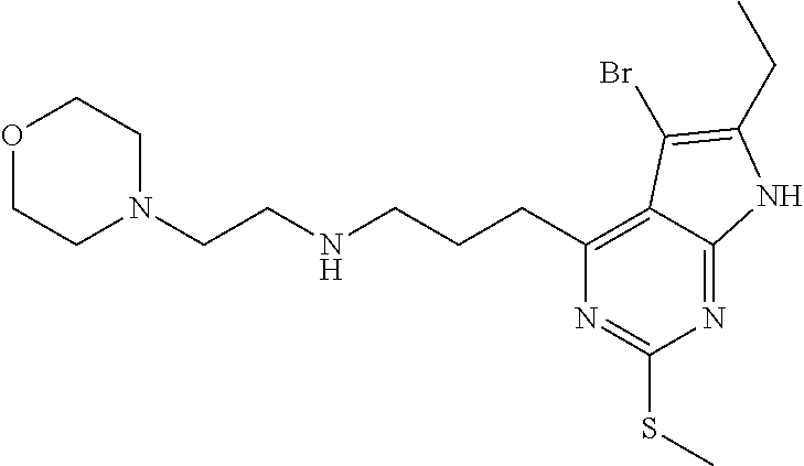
CSC1=NC(CCCNCCN2CCOCC2)=C2C(=N1)NC(CC)=C2Br
